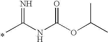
*.CC(NC(OC(C)C)=O)=N
